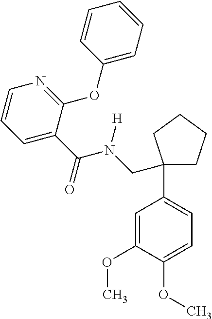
C1=C(C(N(CC2(C3=CC=C(OC)C(OC)=C3)CCCC2)[H])=O)C(OC2=CC=CC=C2)=NC=C1
